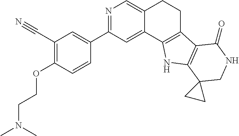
C1(C#N)=C(OCCN(C)C)C=CC(C2=NC=C3C(=C2)C2=C(CC3)C3=C(N2)C2(CNC3=O)CC2)=C1
